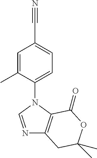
C1(N2C=NC3=C2C(=O)OC(C)(C)C3)=CC=C(C#N)C=C1C
